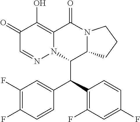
C1(=O)C=NN2C(=C1O)C(=O)N1C(C2C(C2=C(F)C=C(F)C=C2)C2=CC(F)=C(F)C=C2)CCC1
